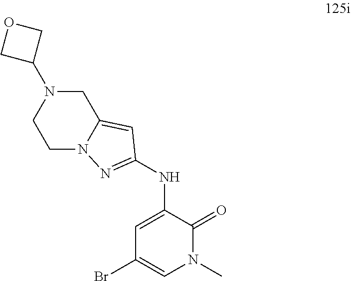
C1(NC2=NN3C(=C2)CN(C2COC2)CC3)=CC(Br)=CN(C)C1=O
